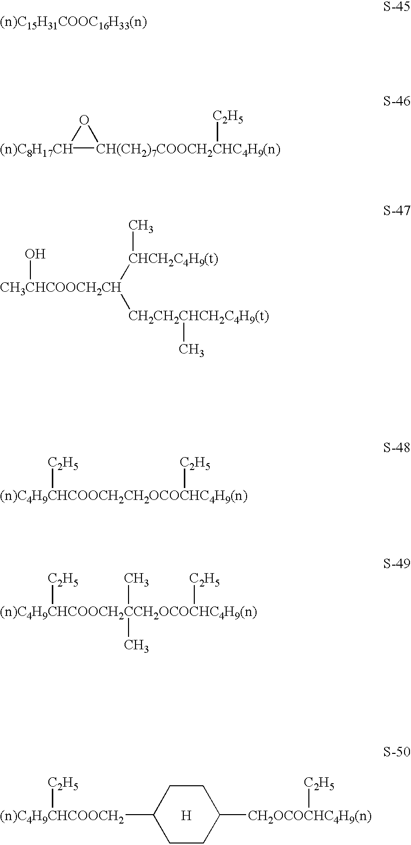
C1CC([CH2OCOCHC4H9(n)][C2H5])CCC1[(n)C4H9CHCOOCH2][C2H5].[H].[(n)C15H31COOC16H33(n)].[(n)C8H17CH]1[CH(CH2)7COOCH2CHC4H9(n)]([C2H5])O1.[CH3CHCOOCH2CH](O)([CHCH2C4H9(t)]C)[CH2CH2CHCH2C4H9(t)]C.[(n)C4H9CHCOOCH2CH2OCOCHC4H9(n)]([C2H5])[C2H5].[(n)C4H9CHCOOCH2CCH2OCOCHC4H9(n)]([C2H5])(C)(C)[C2H5]
